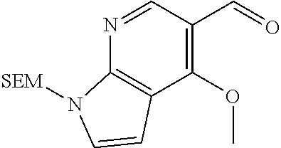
C1(OC)=C(C=O)C=NC2=C1C=CN2[SEM]
